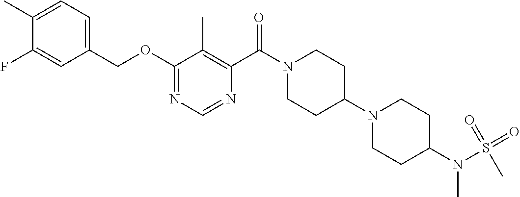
O(C1=NC=NC(C(N2CCC(N3CCC(N(S(=O)(=O)C)C)CC3)CC2)=O)=C1C)CC1=CC=C(C)C(F)=C1
